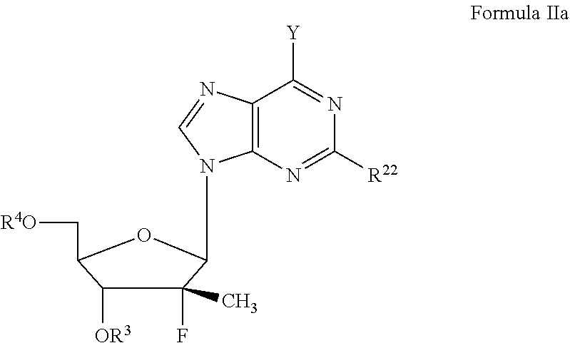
N1=C([Y])C2=C(N=C1[R22])N(C1C(F)(C)C([OR3])C(C[R4O])O1)C=N2
